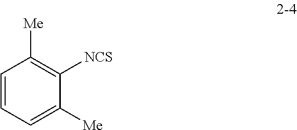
C1=CC=C([Me])C([NCS])=C1[Me]
